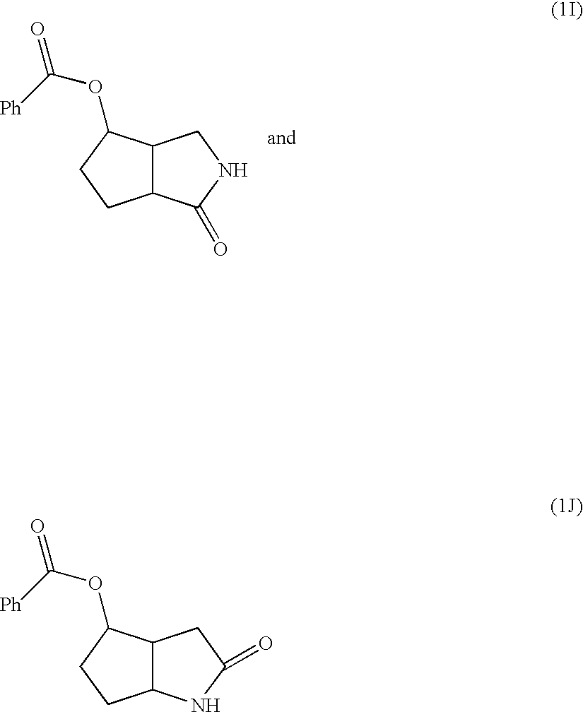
C12C(C(OC(=O)[Ph])CC1)CNC2=O.C12C(C(OC(=O)[Ph])CC1)CC(=O)N2
